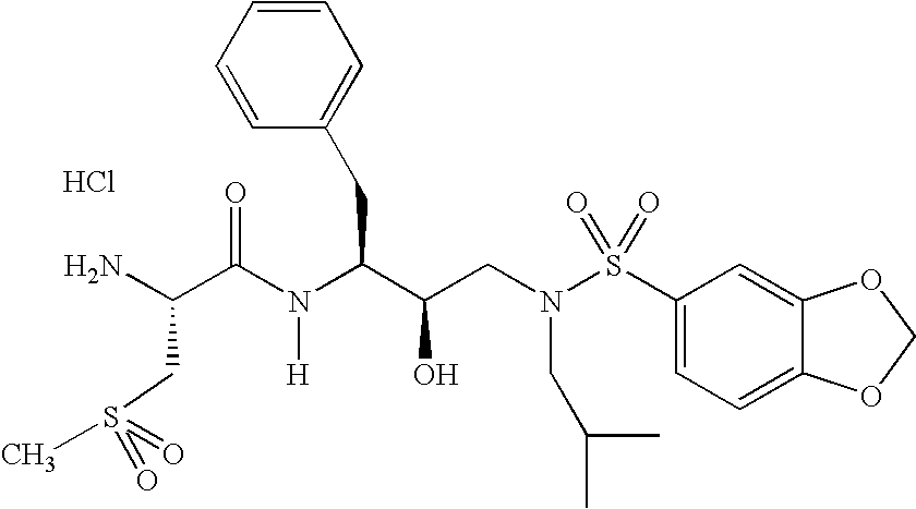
NC(CS(C)(=O)=O)C(=O)N([H])C(C(O)CN(S(=O)(=O)C1=CC=C2C(=C1)OCO2)CC(C)C)CC1=CC=CC=C1.Cl
